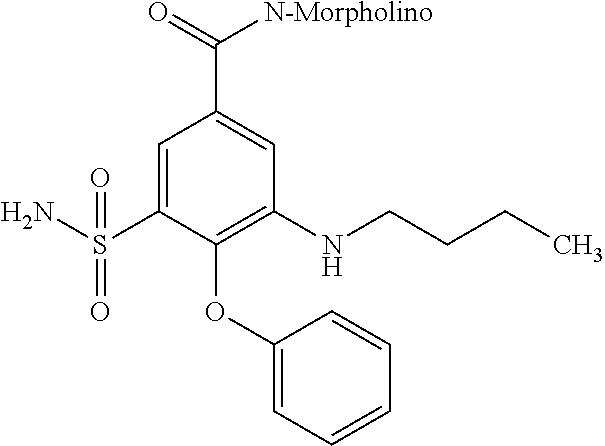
C1=C(S(N)(=O)=O)C(OC2=CC=CC=C2)=C(NCCCC)C=C1C(=O)[N-Morpholino]
